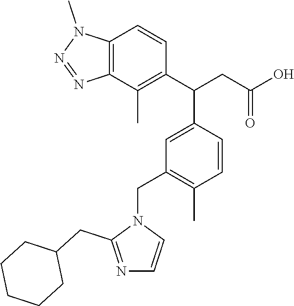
C12=C(C(C)=C(C(CC(O)=O)C3=CC(CN4C(CC5CCCCC5)=NC=C4)=C(C)C=C3)C=C1)N=NN2C
